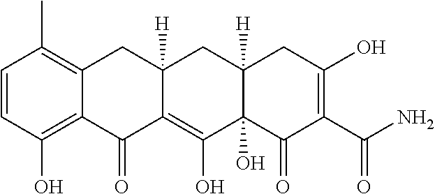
C1=CC(O)=C2C(=C1C)CC1([H])C(=C(O)C3(O)C([H])(C1)CC(O)=C(C(N)=O)C3=O)C2=O
